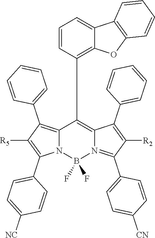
C12=C(C3=CC=CC=C3)C([R5])=C(C3=CC=C([NC])C=C3)N1B(F)(F)N1=C(C3=CC=C([CN])C=C3)C([R2])=C(C3=CC=CC=C3)C1=C2C1=C2C(=CC=C1)C1=C(O2)C=CC=C1
